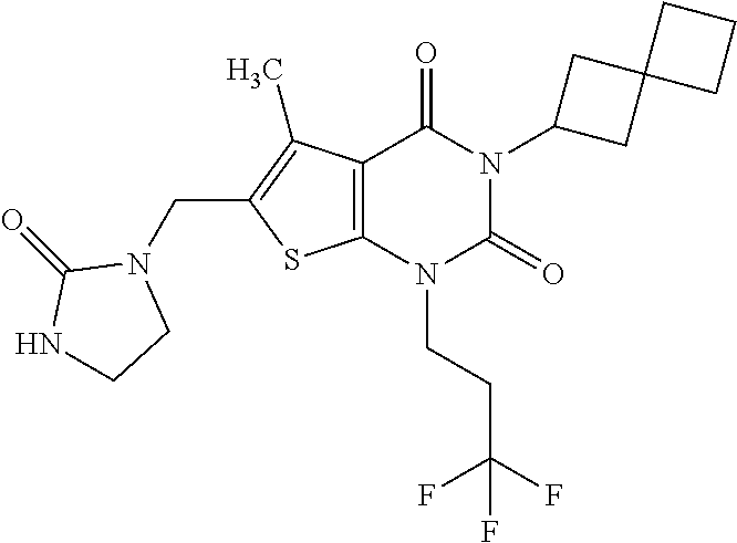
C12=C(N(CCC(F)(F)F)C(=O)N(C3CC4(C3)CCC4)C1=O)SC(CN1C(=O)NCC1)=C2C
